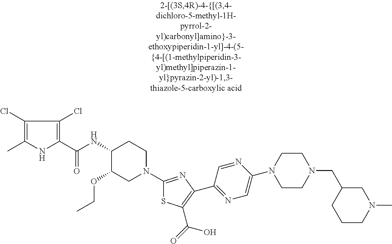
C1(Cl)=C(C)NC(C(NC2C(OCC)CN(C3=NC(C4=NC=C(N5CCN(CC6CCCN(C)C6)CC5)N=C4)=C(C(=O)O)S3)CC2)=O)=C1Cl
